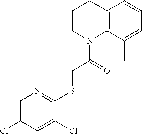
C1CN(C(=O)CSC2=NC=C(Cl)C=C2Cl)C2=C(C1)C=CC=C2C
